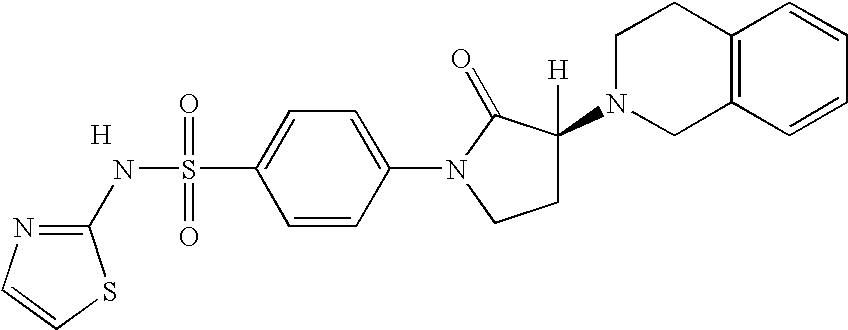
C1=CSC(NS(=O)(=O)C2=CC=C(N3CCC(N4CC5=C(CC4)C=CC=C5)([H])C3=O)C=C2)=N1.[H]
